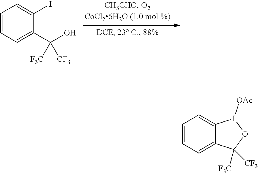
C1=CC=C(C(O)([F3C])[CF3])C(I)=C1.C1=CC=C2C(=C1)I([OAc])OC2([F3C])[CF3]
